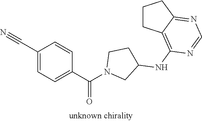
C1(C#N)=CC=C(C(N2CC(NC3=C4C(=NC=N3)CCC4)CC2)=O)C=C1
